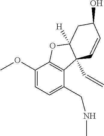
C1(OC)=CC=C(CNC)C2=C1OC1([H])C2(C=C)C=CC(O)C1
